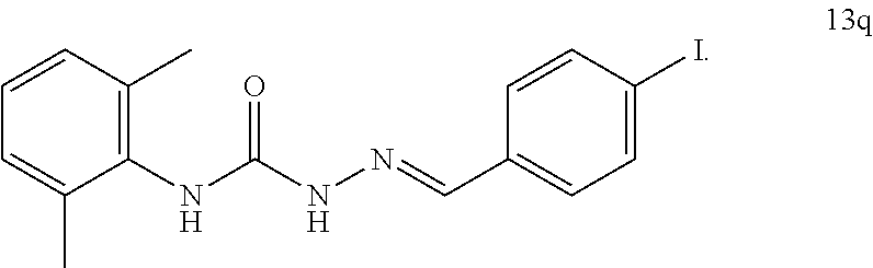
C1=CC=C(C)C(NC(NN=CC2=CC=C(I)C=C2)=O)=C1C
